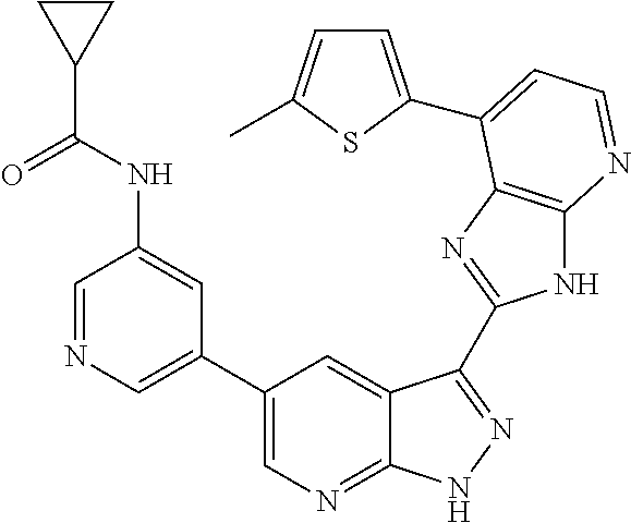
C1=NC=C(C2=CN=C3C(=C2)C(C2=NC4=C(N2)N=CC=C4C2=CC=C(C)S2)=NN3)C=C1NC(C1CC1)=O
